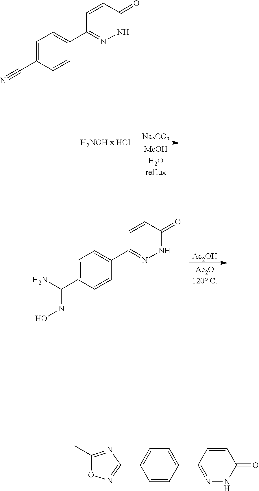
C1=C(C#N)C=CC(C2=NNC(=O)C=C2)=C1.[Na2CO3].[Ac2OH].C1=C(C(N)=NO)C=CC(C2=NNC(=O)C=C2)=C1.C1(C)=NC(C2=CC=C(C3=NNC(=O)C=C3)C=C2)=NO1
